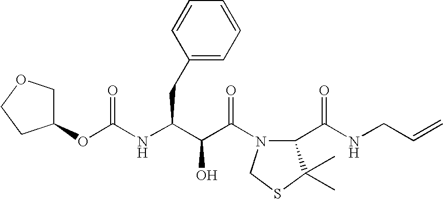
C1(OC(NC(C(C(N2C(C(NCC=C)=O)C(C)(C)SC2)=O)O)CC2=CC=CC=C2)=O)COCC1
